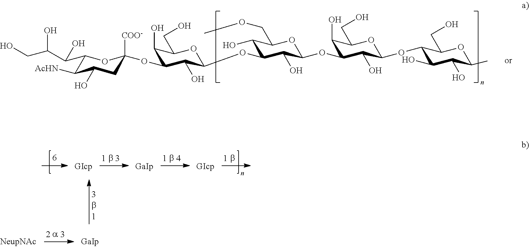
C1C(OC2C(O)C(CO)OC(OC3C(O)C(COC)OC(OC4C(O)C(CO)OC(OC5C(CO)OC(C)C(O)C5O)C4O)C3O)C2O)([COO-])OC(C(C(CO)O)O)C([AcHN])C1O
